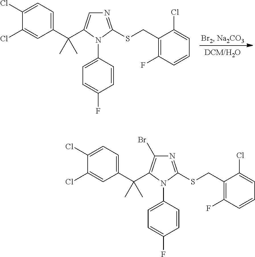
C1(Cl)=CC=C(C(C)(C)C2=C(Br)N=C(SCC3=C(F)C=CC=C3Cl)N2C2=CC=C(F)C=C2)C=C1Cl.C1(Cl)=CC=C(C(C)(C)C2=CN=C(SCC3=C(F)C=CC=C3Cl)N2C2=CC=C(F)C=C2)C=C1Cl
